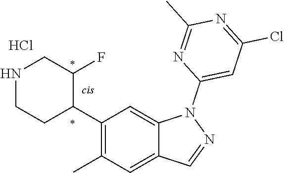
N1CCC(C2=C(C)C=C3C(=C2)N(C2=CC(Cl)=NC(C)=N2)N=C3)C(F)C1.Cl
